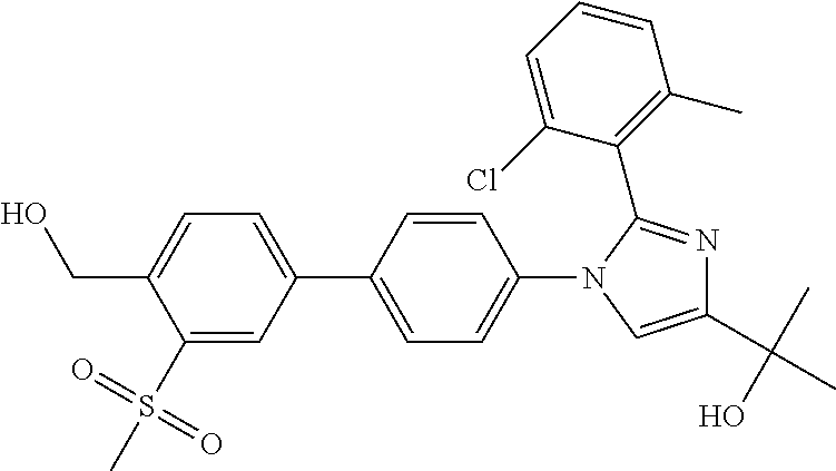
C1(S(=O)(=O)C)=CC(C2=CC=C(N3C=C(C(C)(O)C)N=C3C3=C(C)C=CC=C3Cl)C=C2)=CC=C1CO
